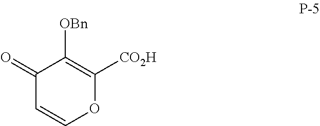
C1(=O)C=COC([CO2H])=C1[OBn]
